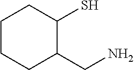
C1(CN)C(S)CCCC1
